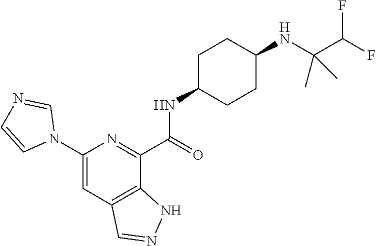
C1(N2C=NC=C2)=CC2=C(C(C(=O)NC3CCC(NC(C(F)F)(C)C)CC3)=N1)NN=C2
